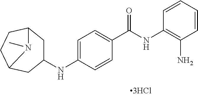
C1=CC=CC(N)=C1NC(C1=CC=C(NC2CC3CCC(C2)N3C)C=C1)=O
